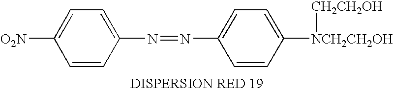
C1=C([O2N])C=CC(N=NC2=CC=C([NCH2CH2OH][CH2CH2OH])C=C2)=C1
